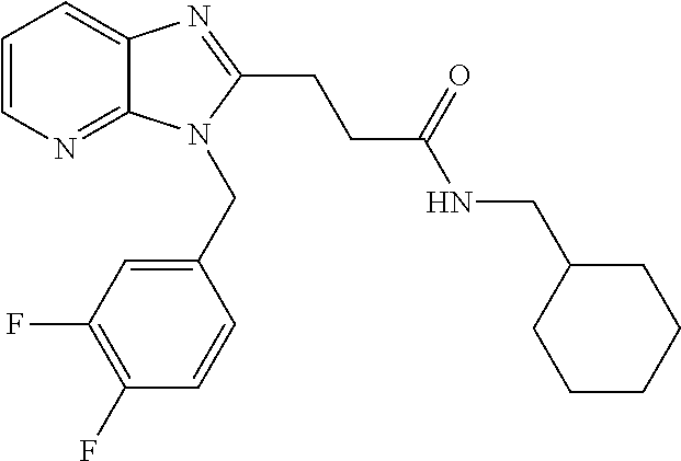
C1=CN=C2C(=C1)N=C(CCC(NCC1CCCCC1)=O)N2CC1=CC(F)=C(F)C=C1
